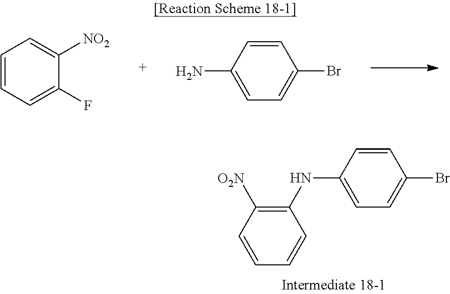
C1=CC=C(F)C([NO2])=C1.C1=C(N)C=CC(Br)=C1.C1(NC2=CC=C(Br)C=C2)=C([O2N])C=CC=C1
